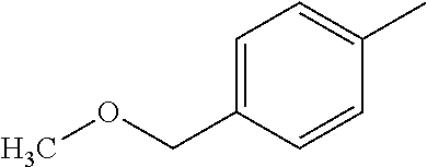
C1=C(COC)C=CC(C)=C1
